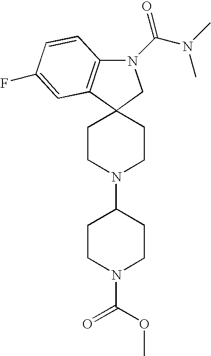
C12(CCN(C3CCN(C(=O)OC)CC3)CC1)CN(C(N(C)C)=O)C1=C2C=C(F)C=C1
